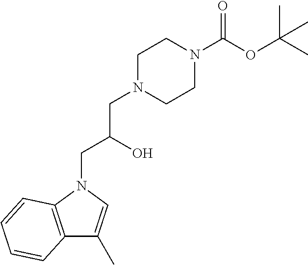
N1(CC(O)CN2CCN(C(OC(C)(C)C)=O)CC2)C2=C(C(C)=C1)C=CC=C2
